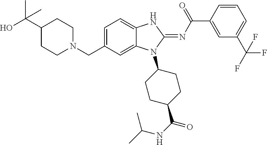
C1=C(CN2CCC(C(O)(C)C)CC2)C=C2C(=C1)NC(=NC(C1=CC(C(F)(F)F)=CC=C1)=O)N2C1CCC(C(NC(C)C)=O)CC1
